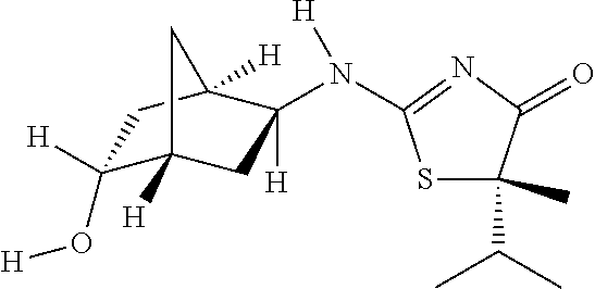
C1(O[H])([H])C2([H])CC(N([H])C3=NC(=O)C(C(C)C)(C)S3)([H])C([H])(C1)C2
